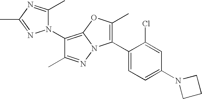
C1(N2C(C)=NC(C)=N2)=C2N(N=C1C)C(C1=CC=C(N3CCC3)C=C1Cl)=C(C)O2
